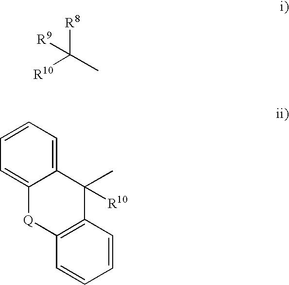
[R8]C([R9])([R10])C.C1=CC=C2C(=C1)[Q]C1=C(C2(C)[R10])C=CC=C1
